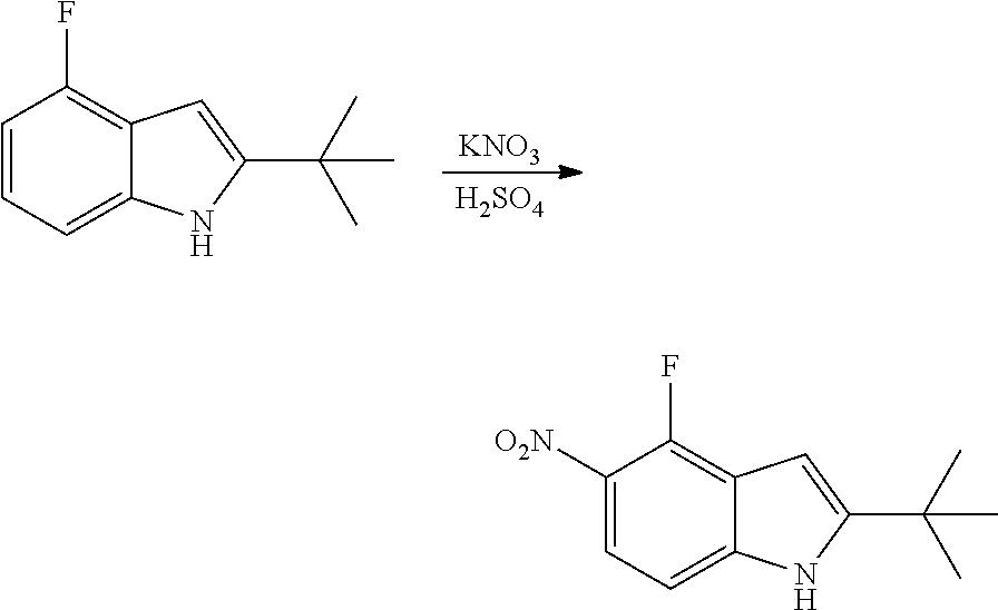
C1=CC=C2C(=C1F)C=C(C(C)(C)C)N2.[KNO3].[H2SO4].C1([O2N])=CC=C2C(=C1F)C=C(C(C)(C)C)N2
